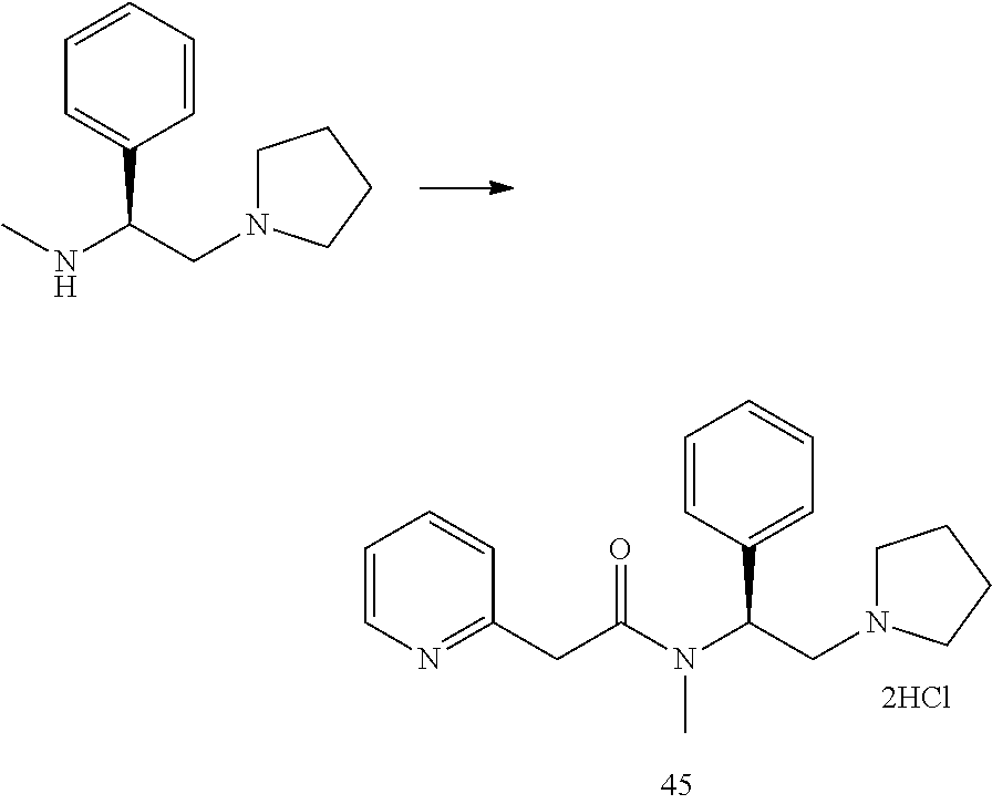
C1=CC=CC=C1C(NC)CN1CCCC1.C1=C(C(N(C(CC2=NC=CC=C2)=O)C)CN2CCCC2)C=CC=C1.[2HCl]
